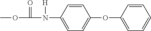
COC(N(C1=CC=C(OC2=CC=CC=C2)C=C1)[H])=O
